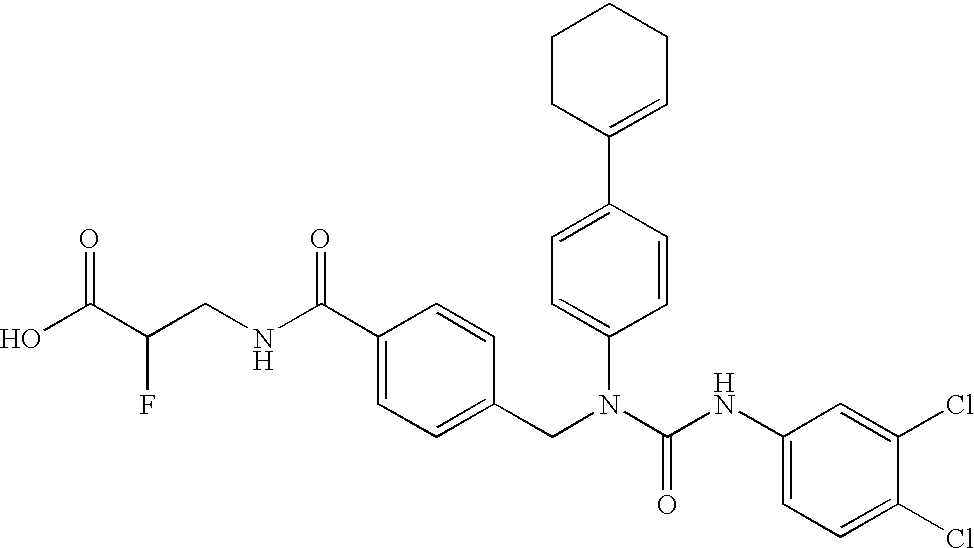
OC(C(CNC(C1=CC=C(CN(C(NC2=CC=C(Cl)C(Cl)=C2)=O)C2=CC=C(C3=CCCCC3)C=C2)C=C1)=O)F)=O
